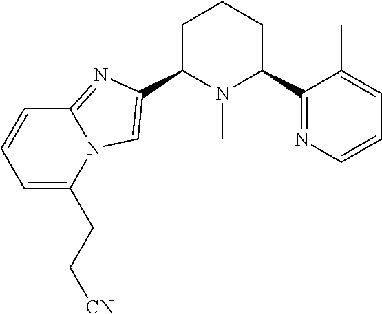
C1C(C2=CN3C(=N2)C=CC=C3CC[CN])N(C)C(C2=NC=CC=C2C)CC1
